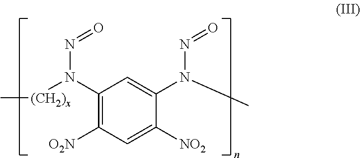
C1(N([(CH2)x]C)N=O)=C([O2N])C=C([NO2])C(N(C)N=O)=C1
